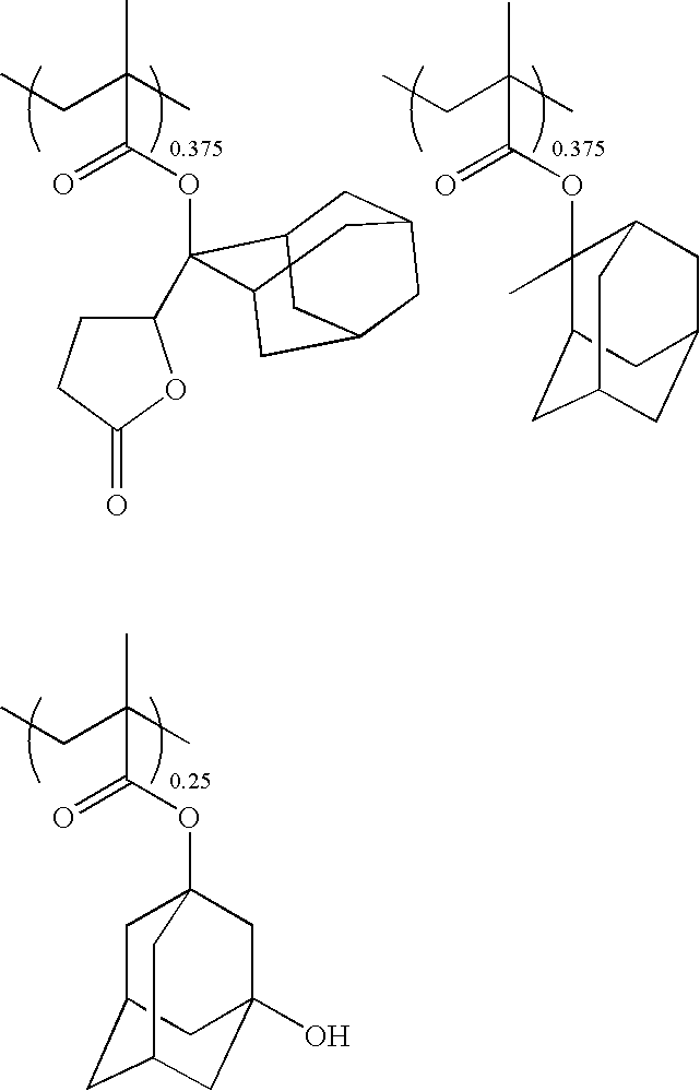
CCC(C)(C)C(OC12CC3CC(CC(O)(C1)C3)C2)=O.CCC(C)(C)C(OC1(C)C2CC3CC(CC1C3)C2)=O.CCC(C)(C)C(OC1(C2CCC(=O)O2)C2CC3CC(CC1C3)C2)=O
